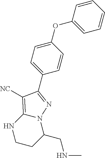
C1=CC=CC=C1OC1=CC=C(C2=NN3C(=C2[NC])NCCC3CNC)C=C1
